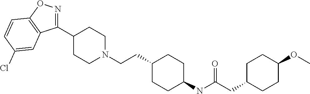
C1=CC(Cl)=CC2=C1ON=C2C1CCN(CCC2CCC(NC(CC3CCC(OC)CC3)=O)CC2)CC1
